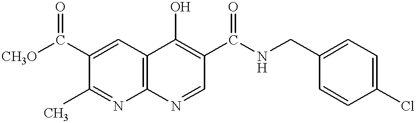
C12=C(C=C(C([CH3O])=O)C(C)=N1)C(O)=C(C(NCC1=CC=C(Cl)C=C1)=O)C=N2
